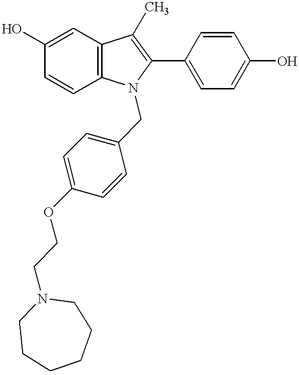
C12=C(C=C(O)C=C1)C(C)=C(C1=CC=C(O)C=C1)N2CC1=CC=C(OCCN2CCCCCC2)C=C1
